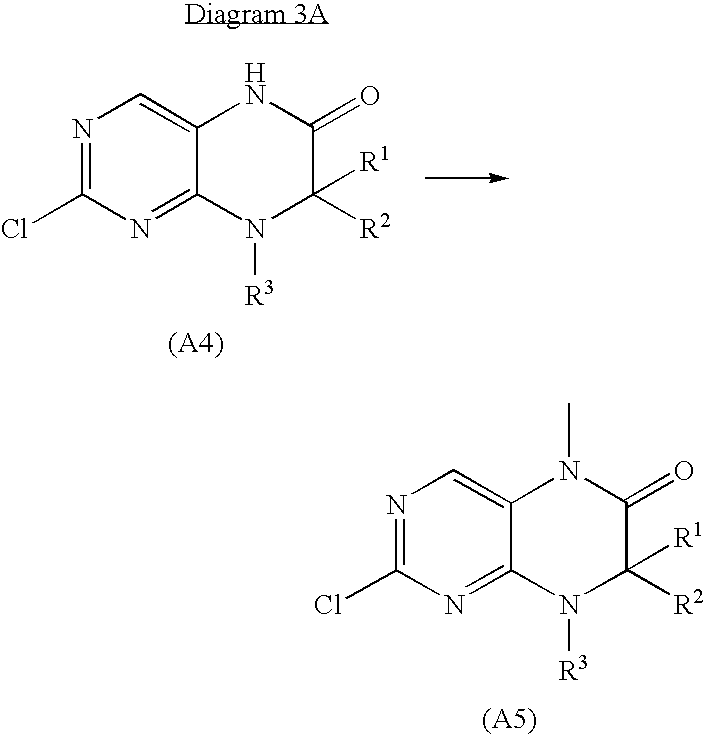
N1=C(Cl)N=C2C(=C1)NC(=O)C([R2])([R1])N2[R3].N1=C(Cl)N=C2C(=C1)N(C)C(=O)C([R1])([R2])N2[R3]
